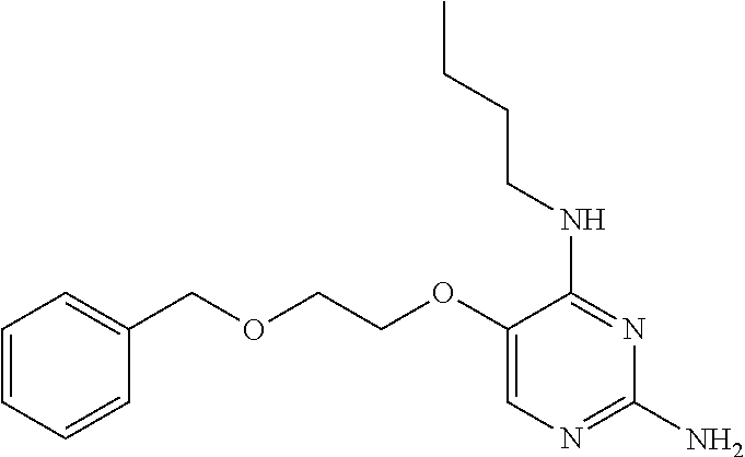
C1=CC=CC(COCCOC2=CN=C(N)N=C2NCCCC)=C1
